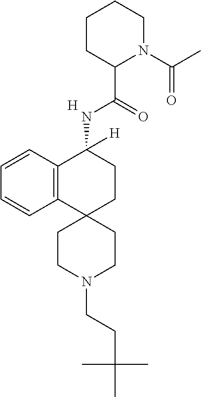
[H].C12=C(C=CC=C1)C(NC(C1N(C(=O)C)CCCC1)=O)([H])CCC21CCN(CCC(C)(C)C)CC1
